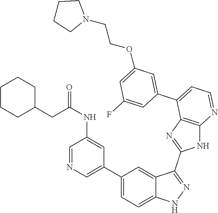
C1(C2=CC=C3C(=C2)C(C2=NC4=C(N2)N=CC=C4C2=CC(OCCN4CCCC4)=CC(F)=C2)=NN3)=CN=CC(NC(CC2CCCCC2)=O)=C1
